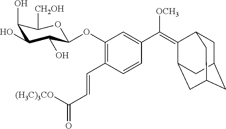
C1(OC2C(O)C(O)C(O)C([CH2OH])O2)=C(C=CC(=O)[(H3C)3CO])C=CC(C([OCH3])=C2C3CC4CC(CC2C4)C3)=C1
